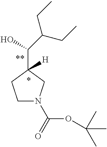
C1N(C(=O)OC(C)(C)C)CC(C(C(CC)CC)O)([H])C1
